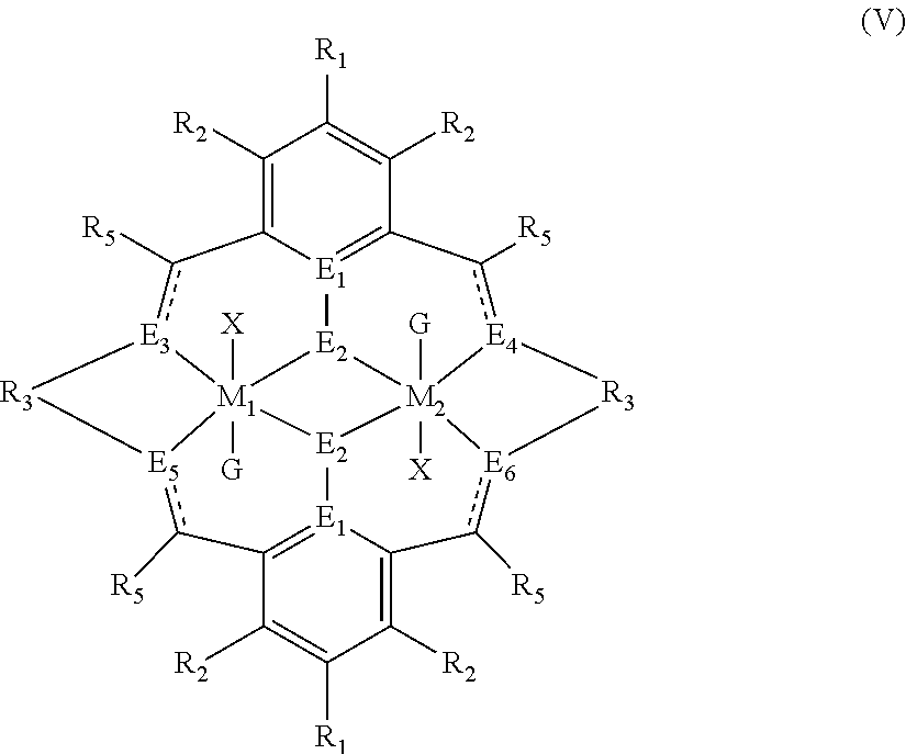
C1([R2])=C2c([R5])[E3]3[M1]45([X])([G])[E5](c([R5])C6=[E1]7[E2]4[M2]48([G])([X])[E2]5[E1]2=C(C([R2])=C1[R1])c([R5])[E4]4[R3][E6]8c([R5])C7=C([R2])C([R1])=C6[R2])[R3]3
